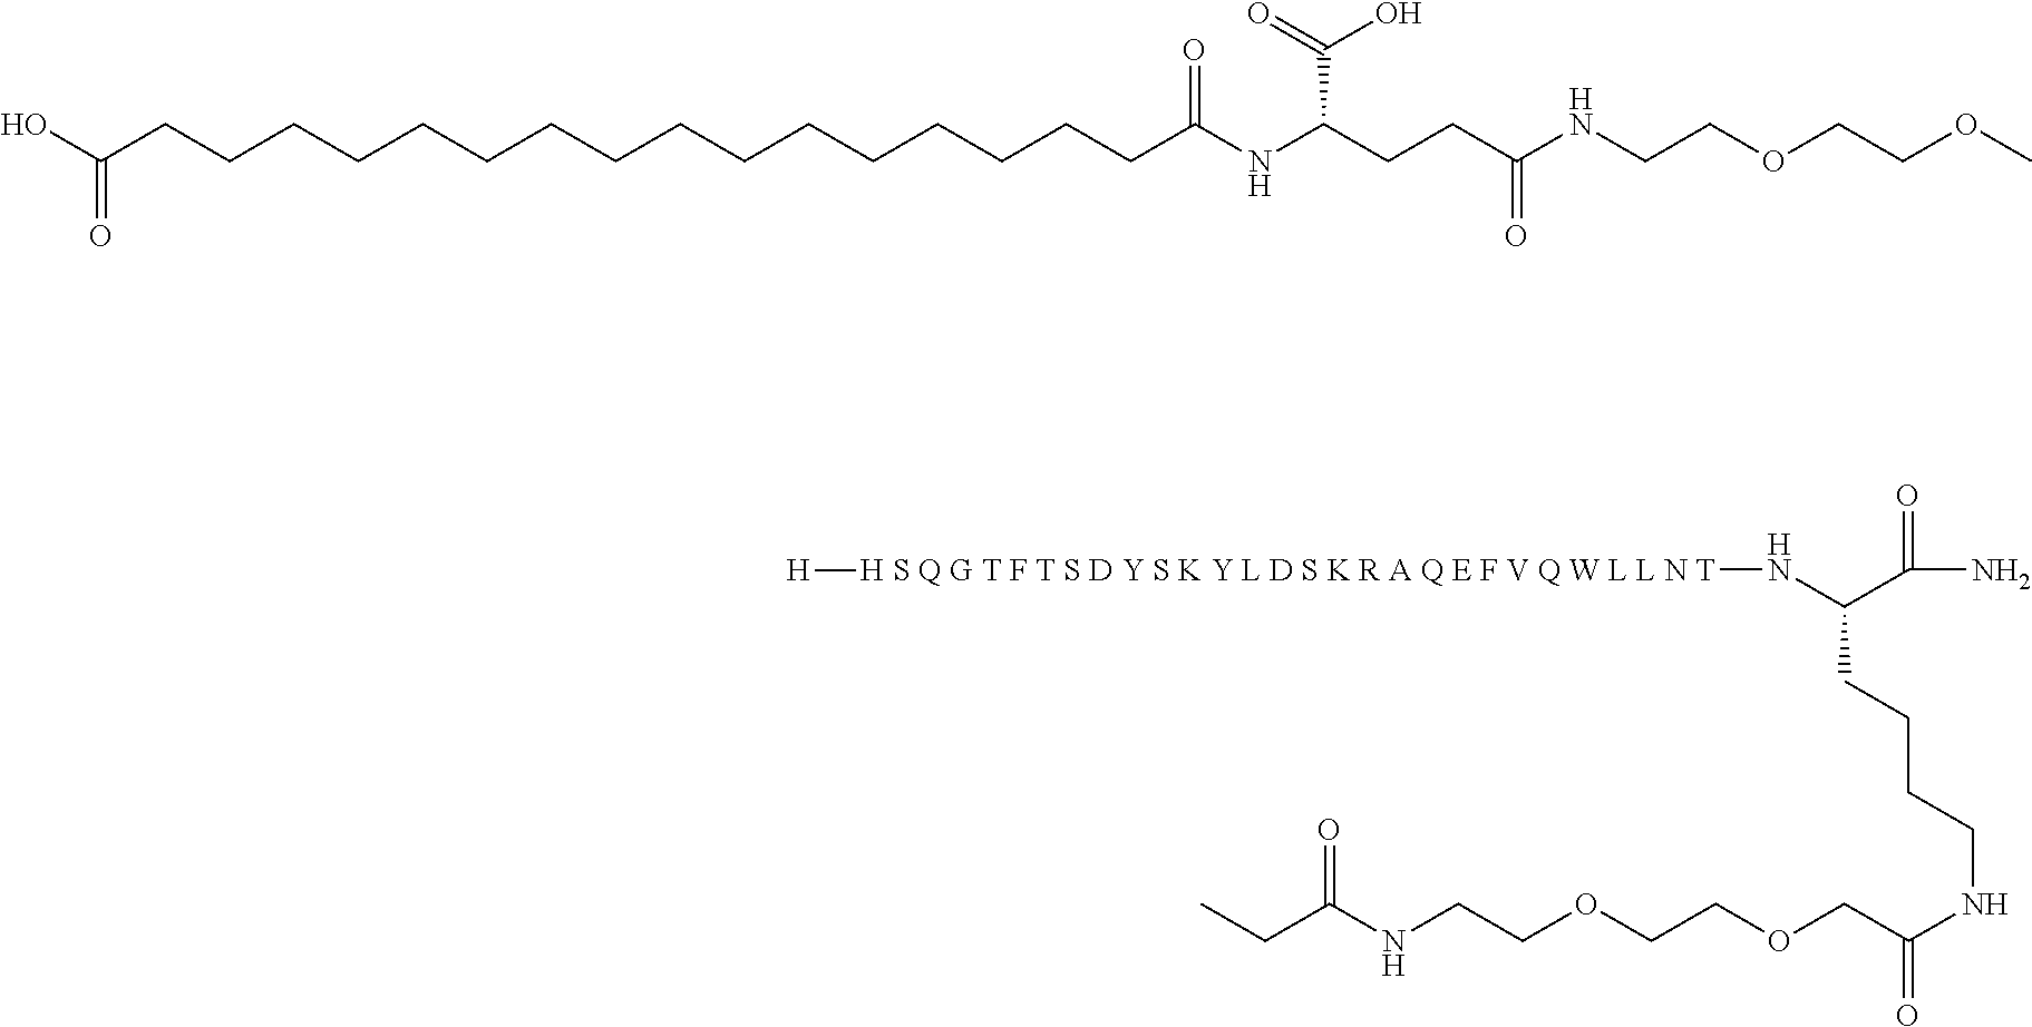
CCC(NCCOCCOCC(NCCCCC(N[H S Q G T F T S D Y S K Y L D S K R A Q E F V Q W L L N T][H])C(N)=O)=O)=O.OC(CCCCCCCCCCCCCCCCC(NC(CCC(NCCOCCOC)=O)C(=O)O)=O)=O
